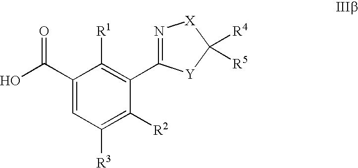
C1(C(=O)O)=CC([R3])=C([R2])C(C2=N[X]C([R4])([R5])[Y]2)=C1[R1]
